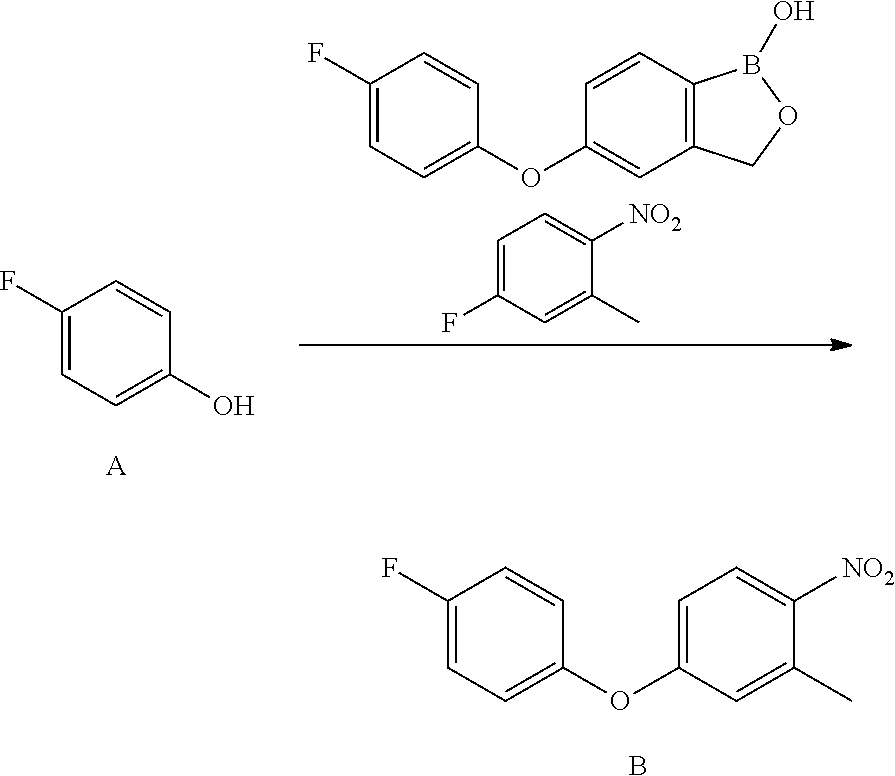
C1(F)=CC=C(O)C=C1.C1(F)=CC=C(OC2=CC3=C(C=C2)B(O)OC3)C=C1.C1=C(F)C=C(C)C([NO2])=C1.[A].C1(F)=CC=C(OC2=CC=C([NO2])C(C)=C2)C=C1.B
